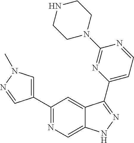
C1(C2=CN(C)N=C2)=NC=C2C(=C1)C(C1=CC=NC(N3CCNCC3)=N1)=NN2
